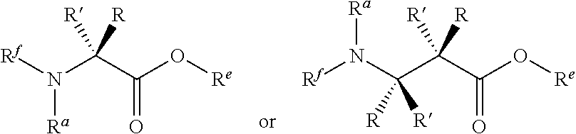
[Na]N(C(C(O[Re])=O)([R])[R])[Ra].[Rf]N(C([R])([R])C(C(O[Re])=O)([R])[R])[Ra]
